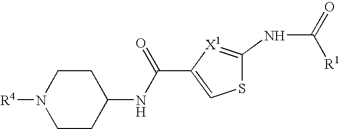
C1CC(NC(=O)C2=CSC(NC(=O)[R1])=[X1]2)CCN1[R4]
